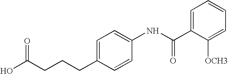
OC(CCCC1=CC=C(NC(C2=CC=CC=C2[OCH3])=O)C=C1)=O
